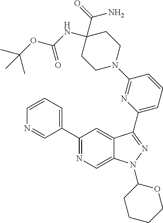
C1(C2=NC=C3C(=C2)C(C2=CC=CC(N4CCC(C(N)=O)(NC(=O)OC(C)(C)C)CC4)=N2)=NN3C2CCCCO2)=CC=CN=C1
